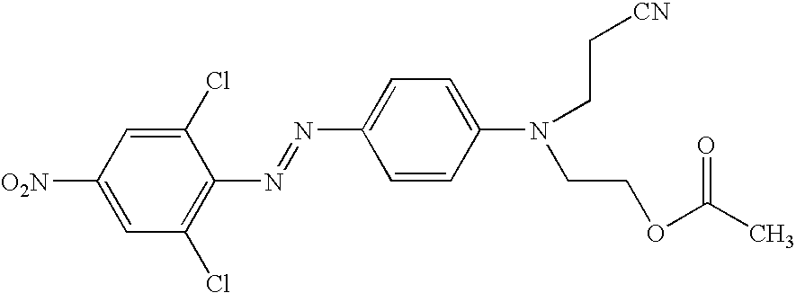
C1(Cl)=CC([O2N])=CC(Cl)=C1N=NC1=CC=C(N(CC[CN])CCOC(C)=O)C=C1
